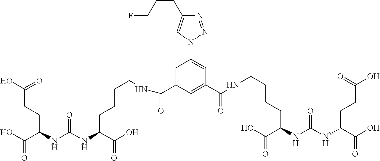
N1=NN(C2=CC(C(NCCCCC(C(=O)O)NC(NC(C(O)=O)CCC(=O)O)=O)=O)=CC(C(=O)NCCCCC(NC(NC(C(O)=O)CCC(O)=O)=O)C(O)=O)=C2)C=C1CCCF
